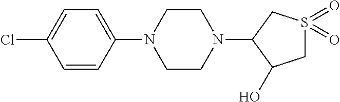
C1=C(Cl)C=CC(N2CCN(C3C(O)CS(=O)(=O)C3)CC2)=C1
